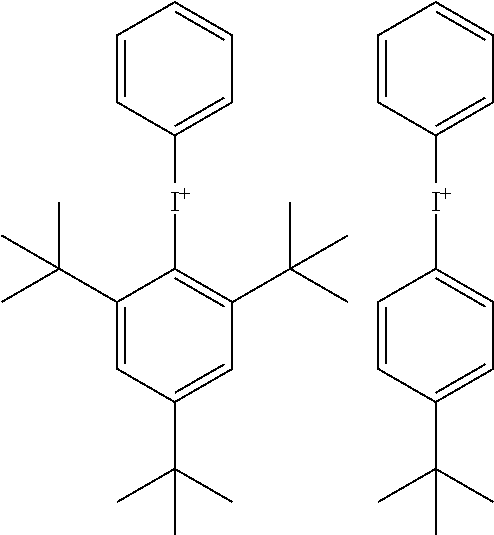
C1([I+]C2=C(C(C)(C)C)C=C(C(C)(C)C)C=C2C(C)(C)C)=CC=CC=C1.C1([I+]C2=CC=C(C(C)(C)C)C=C2)=CC=CC=C1
